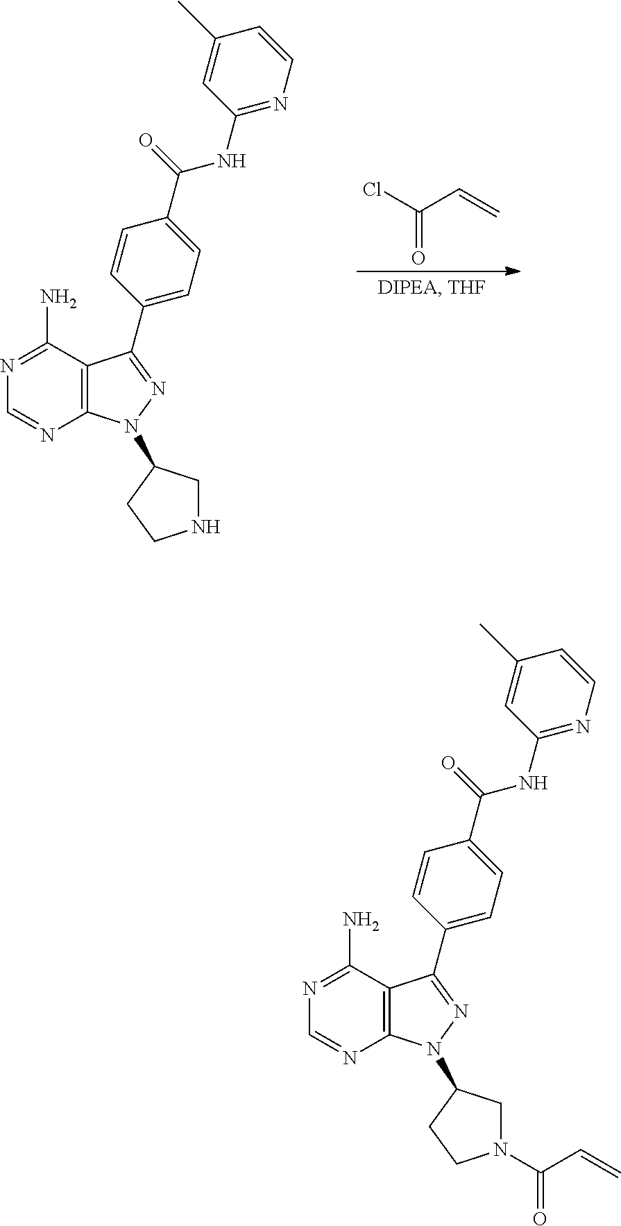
N1=C(N)C2=C(N=C1)N(C1CN(C(C=C)=O)CC1)N=C2C1=CC=C(C(=O)NC2=NC=CC(C)=C2)C=C1.N1=C(N)C2=C(N=C1)N(C1CNCC1)N=C2C1=CC=C(C(=O)NC2=NC=CC(C)=C2)C=C1.ClC(C=C)=O
